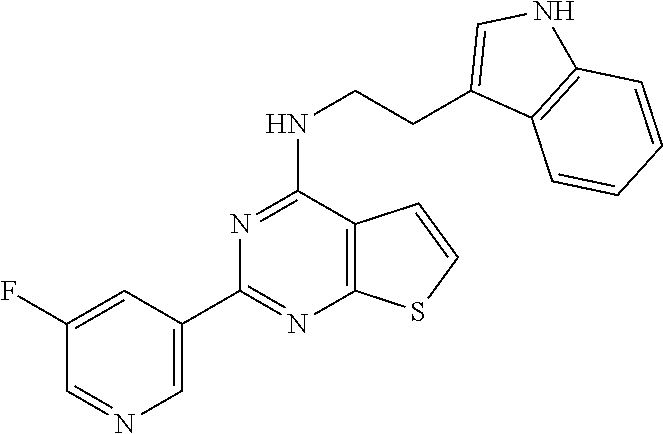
C1(C2=NC3=C(C(NCCC4=CNC5=C4C=CC=C5)=N2)C=CS3)=CN=CC(F)=C1
